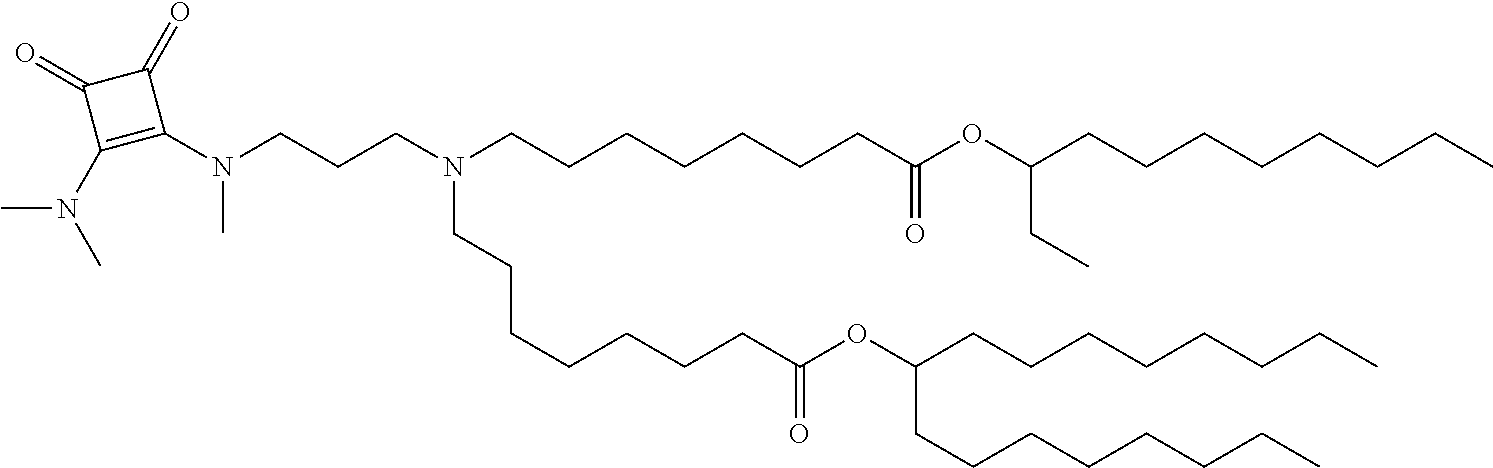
CN(C)C1=C(N(C)CCCN(CCCCCCCC(=O)OC(CCCCCCCC)CCCCCCCC)CCCCCCCC(=O)OC(CC)CCCCCCCC)C(=O)C1=O
